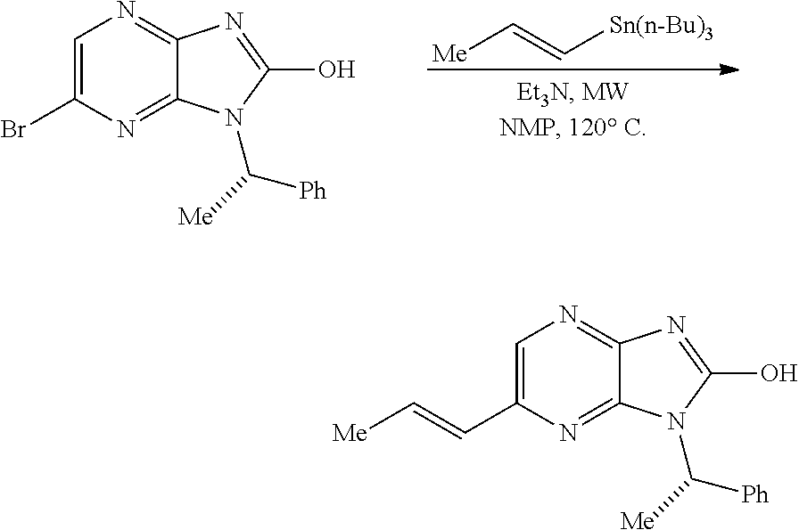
C1=C(Br)N=C2C(=N1)N=C(O)N2C([Me])[Ph].C([Me])=C[Sn(n-Bu)3].C1=C(C=C[Me])N=C2C(=N1)N=C(O)N2C([Me])[Ph]
